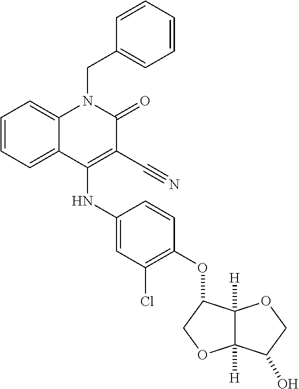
C12([H])C([H])(C(OC3=C(Cl)C=C(NC4=C(C#N)C(=O)N(CC5=CC=CC=C5)C5=CC=CC=C45)C=C3)CO1)OCC2O
